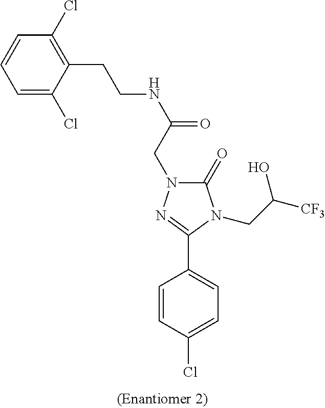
C(NC(=O)CN1C(=O)N(CC([CF3])O)C(C2=CC=C(Cl)C=C2)=N1)CC1=C(Cl)C=CC=C1Cl
